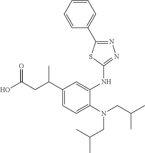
OC(CC(C1=CC=C(N(CC(C)C)CC(C)C)C(NC2=NN=C(C3=CC=CC=C3)S2)=C1)C)=O
